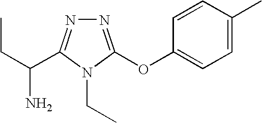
N1=C(OC2=CC=C(C)C=C2)N(CC)C(C(CC)N)=N1
